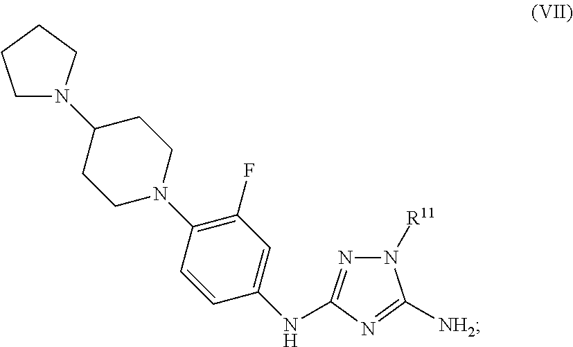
[R11]N1N=C(NC2=CC(F)=C(N3CCC(N4CCCC4)CC3)C=C2)N=C1[NH2]
